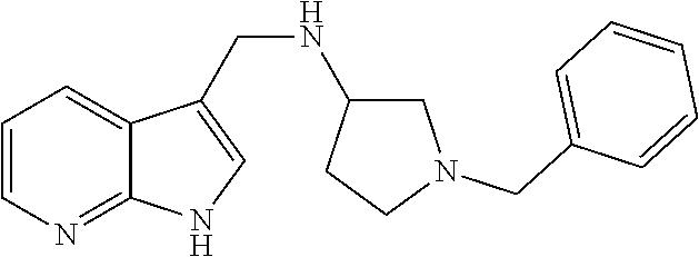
C1=CN=C2C(=C1)C(CNC1CN(CC3=CC=CC=C3)CC1)=CN2
